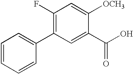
C1(F)=C(C2=CC=CC=C2)C=C(C(O)=O)C([OCH3])=C1
